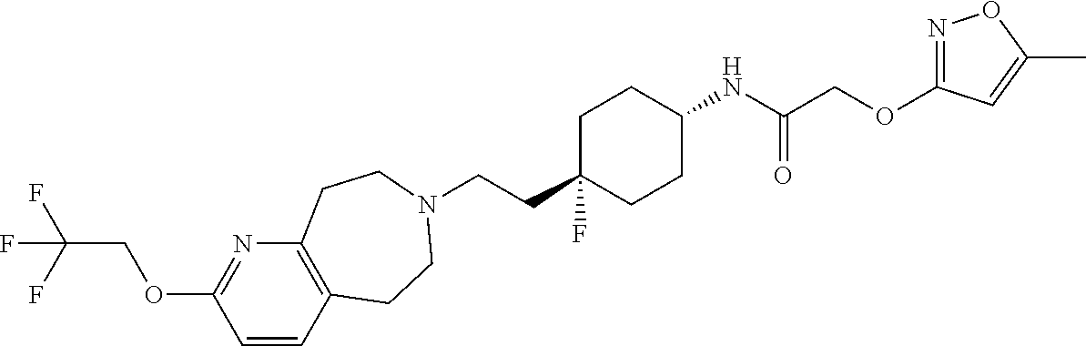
C(CC1(F)CCC(NC(COC2=NOC(C)=C2)=O)CC1)N1CCC2=C(N=C(OCC(F)(F)F)C=C2)CC1
